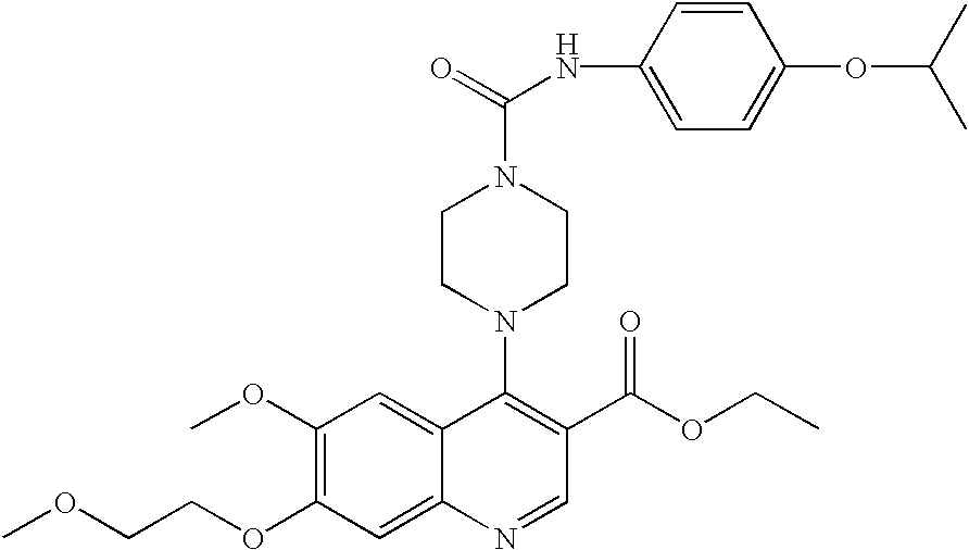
COCCOC1=C(OC)C=C2C(=C1)N=CC(C(OCC)=O)=C2N1CCN(C(NC2=CC=C(OC(C)C)C=C2)=O)CC1
